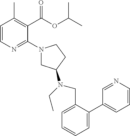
C1=CN=C(N2CC(N(CC)CC3=CC=CC=C3C3=CC=CN=C3)CC2)C(C(OC(C)C)=O)=C1C
